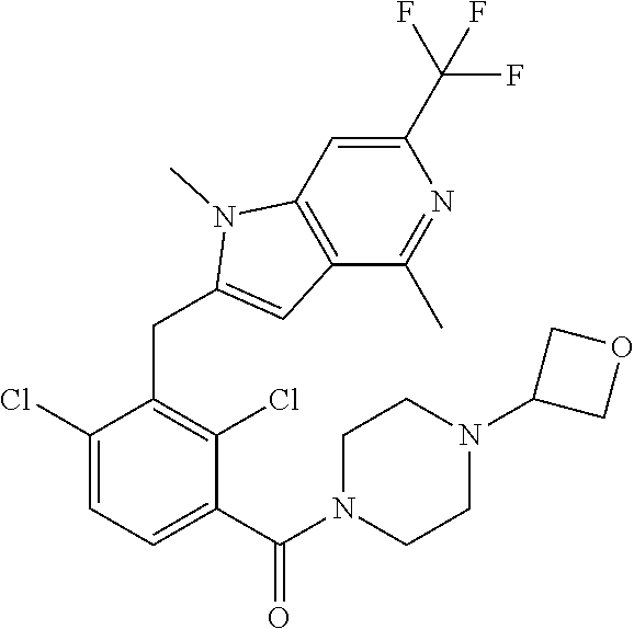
C1(Cl)=CC=C(C(N2CCN(C3COC3)CC2)=O)C(Cl)=C1CC1=CC2=C(N1C)C=C(C(F)(F)F)N=C2C
